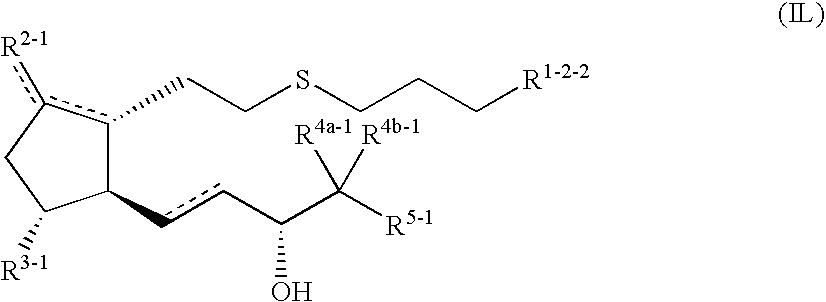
C1(ccC(C([R5-1])([R4a-1])[R4b-1])O)C([R3-1])Cc([R2-1])c1CCSCCC[R1-2-2]
